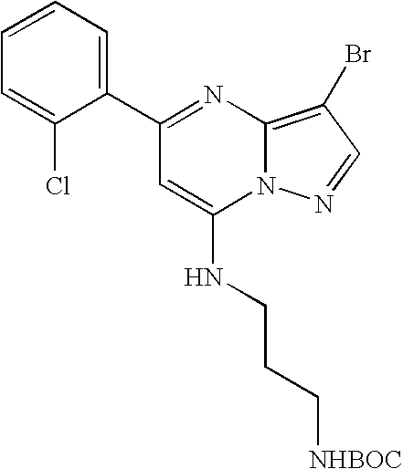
C1=CC=C(C2=NC3=C(Br)C=NN3C(NCCC[NHBOC])=C2)C(Cl)=C1
